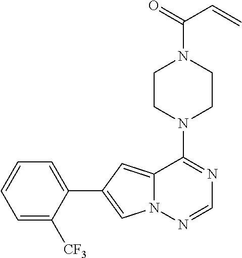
C1CN(C2=NC=NN3C2=CC(C2=CC=CC=C2[CF3])=C3)CCN1C(=O)C=C
